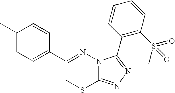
C1=C(C)C=CC(C2=NN3C(=NN=C3C3=C(S(=O)(C)=O)C=CC=C3)SC2)=C1
